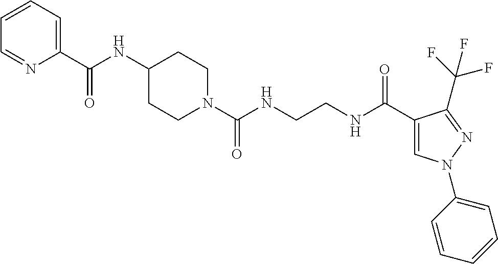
C1(NC(C2=CC=CC=N2)=O)CCN(C(NCCNC(C2=CN(C3=CC=CC=C3)N=C2C(F)(F)F)=O)=O)CC1
